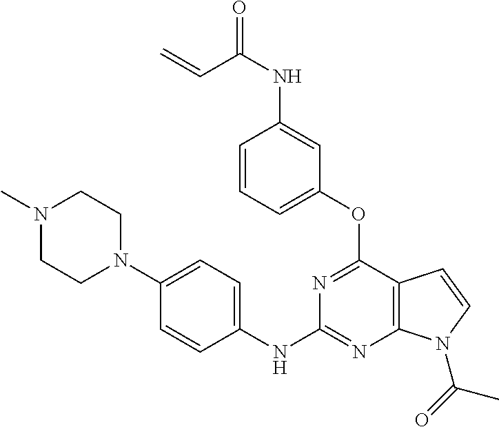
C1(NC2=NC3=C(C(OC4=CC=CC(NC(C=C)=O)=C4)=N2)C=CN3C(=O)C)=CC=C(N2CCN(C)CC2)C=C1
